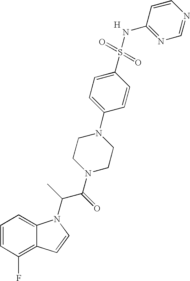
C1=CC(F)=C2C(=C1)N(C(C(N1CCN(C3=CC=C(S(=O)(=O)NC4=NC=NC=C4)C=C3)CC1)=O)C)C=C2.[H]
